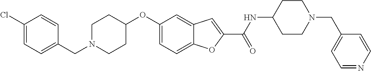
N1(CC2=CC=C(Cl)C=C2)CCC(OC2=CC=C3C(=C2)C=C(C(=O)NC2CCN(CC4=CC=NC=C4)CC2)O3)CC1
